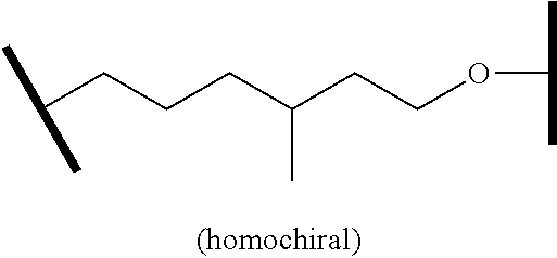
C(CC(CCOC(C)C)C)CC(C)C
